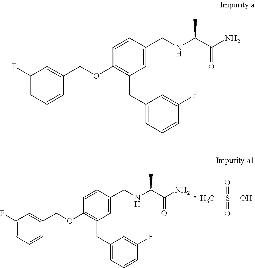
O=S(=O)(O)C.C1(F)=CC=CC(COC2=C(CC3=CC=CC(F)=C3)C=C(CNC(C(N)=O)C)C=C2)=C1.C1(F)=CC=CC(COC2=C(CC3=CC=CC(F)=C3)C=C(CNC(C(N)=O)C)C=C2)=C1
